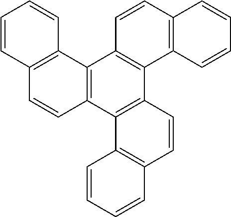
C12=C(C3=C(C4=C1C=CC1=C4C=CC=C1)C=CC1=C3C=CC=C1)C=CC1=C2C=CC=C1
